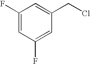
C1(F)=CC(F)=CC(CCl)=C1
